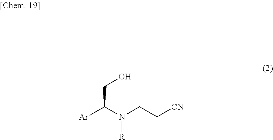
[Ar]C(N(CC[CN])[R])CO
